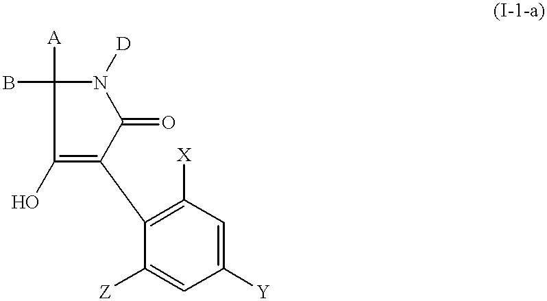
C1(=O)N([D])C(B)([A])C(O)=C1C1=C([X])C=C([Y])C=C1[Z]
